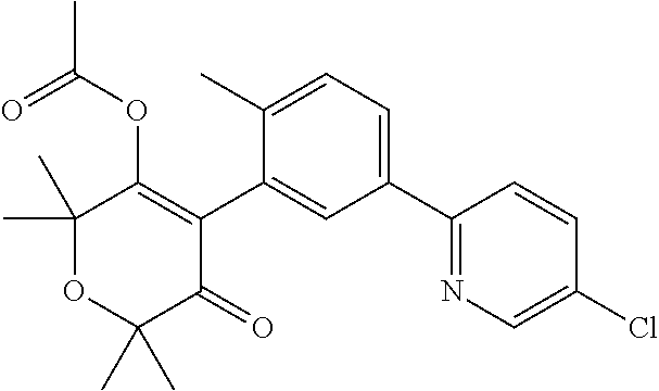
C1(C)(C)OC(C)(C)C(=O)C(C2=CC(C3=NC=C(Cl)C=C3)=CC=C2C)=C1OC(C)=O
